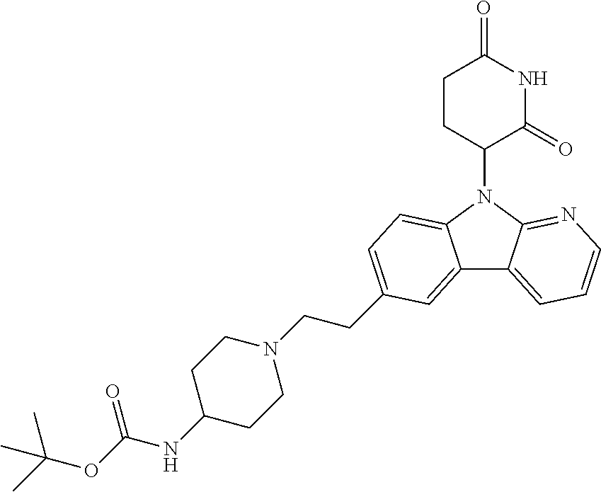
N1(C2CCC(=O)NC2=O)C2=NC=CC=C2C2=CC(CCN3CCC(NC(OC(C)(C)C)=O)CC3)=CC=C12
